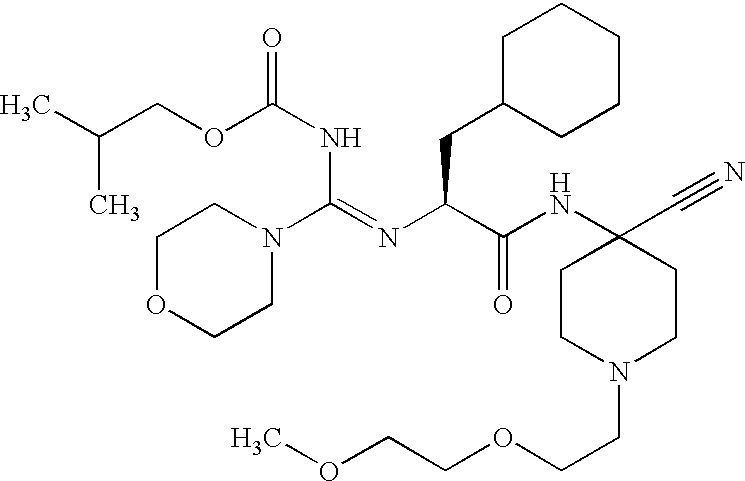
C(COC(NC(N1CCOCC1)=NC(C(NC1(C#N)CCN(CCOCCOC)CC1)=O)CC1CCCCC1)=O)(C)C
